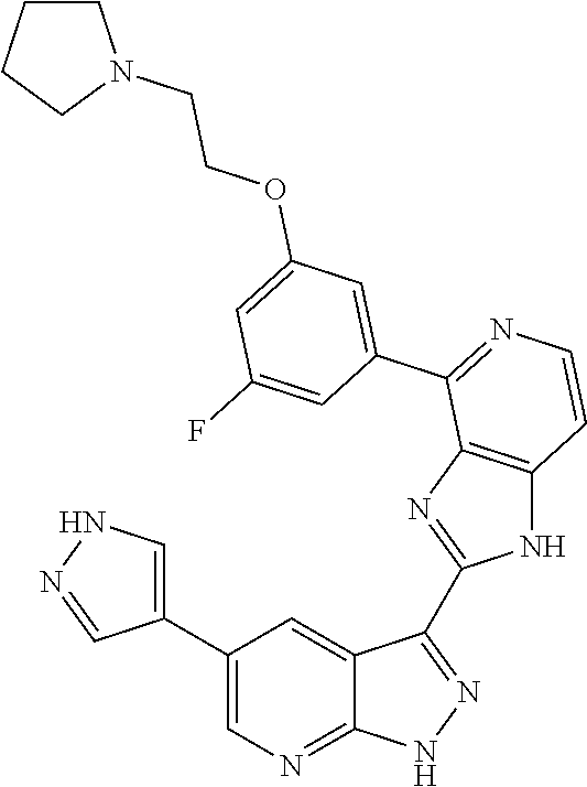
C1(C2=CN=C3C(=C2)C(C2=NC4=C(N2)C=CN=C4C2=CC(OCCN4CCCC4)=CC(F)=C2)=NN3)=CNN=C1
